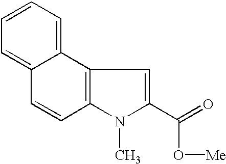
C1=C2C(=CC=C1)C1=C(C=C2)N(C)C(C(=O)O[Me])=C1
